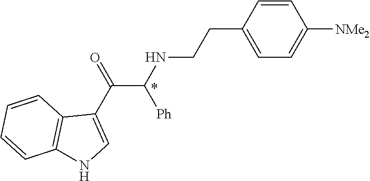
C1=CC(CCNC(C(C2=CNC3=C2C=CC=C3)=O)[Ph])=CC=C1[NMe2]
